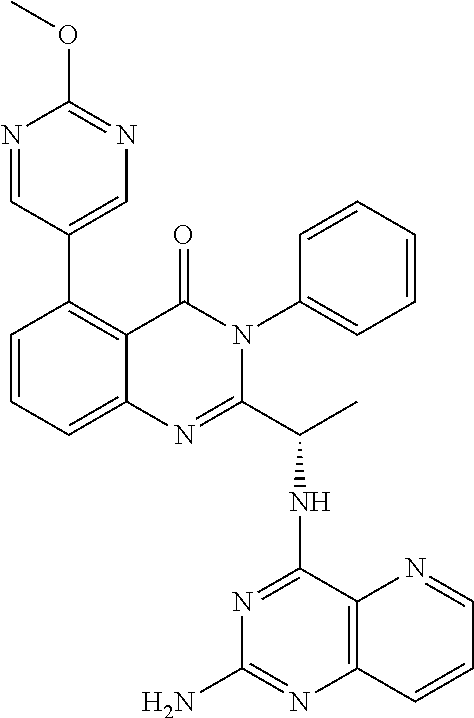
C12=CC=CC(C3=CN=C(OC)N=C3)=C1C(=O)N(C1=CC=CC=C1)C(C(NC1=NC(N)=NC3=C1N=CC=C3)C)=N2
